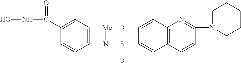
ONC(C1=CC=C(N([Me])S(=O)(=O)C2=CC3=C(C=C2)N=C(N2CCCCC2)C=C3)C=C1)=O
